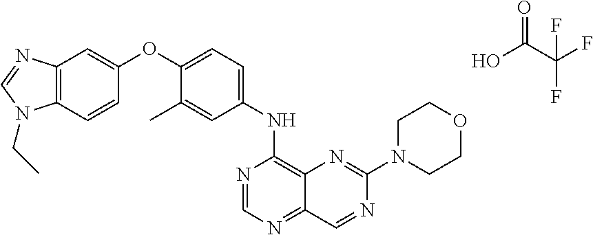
OC(C(F)(F)F)=O.C12=C(C=CC(OC3=CC=C(NC4=C5C(=NC=N4)C=NC(N4CCOCC4)=N5)C=C3C)=C1)N(CC)C=N2
